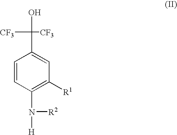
C1=CC(N([R2])[H])=C([R1])C=C1C([CF3])([CF3])O
